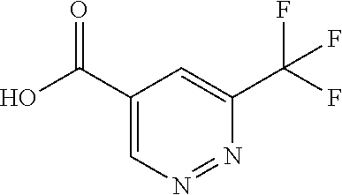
C1=C(C(F)(F)F)N=NC=C1C(O)=O
